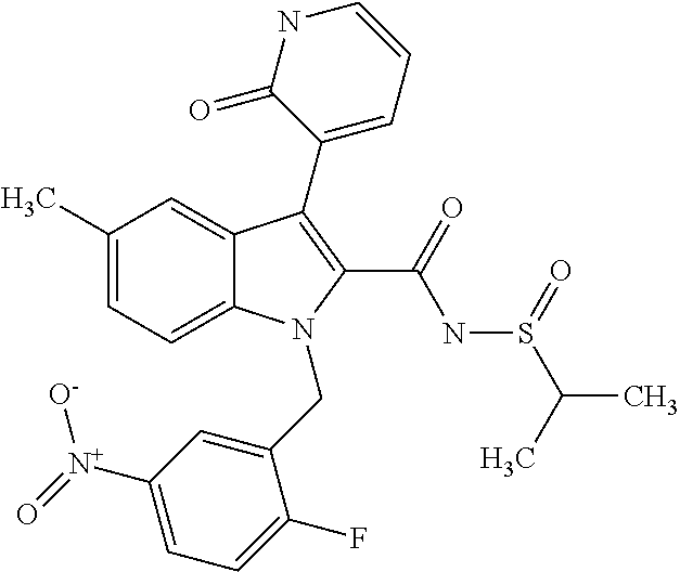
C12=CC=C(C)C=C1C(C1=CC=CNC1=O)=C(C(=O)NS(C(C)C)=O)N2CC1=CC([N+]([O-])=O)=CC=C1F
